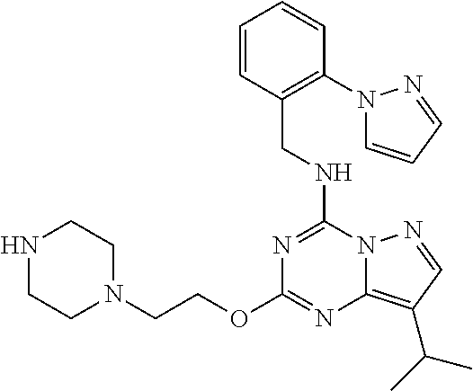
C(NC1=NC(OCCN2CCNCC2)=NC2=C(C(C)C)C=NN12)C1=C(N2C=CC=N2)C=CC=C1
